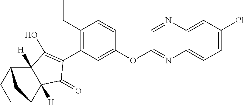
C1CC2C3([H])C([H])(C(=O)C(C4=C(CC)C=CC(OC5=NC6=CC=C(Cl)C=C6N=C5)=C4)=C3O)C1C2
